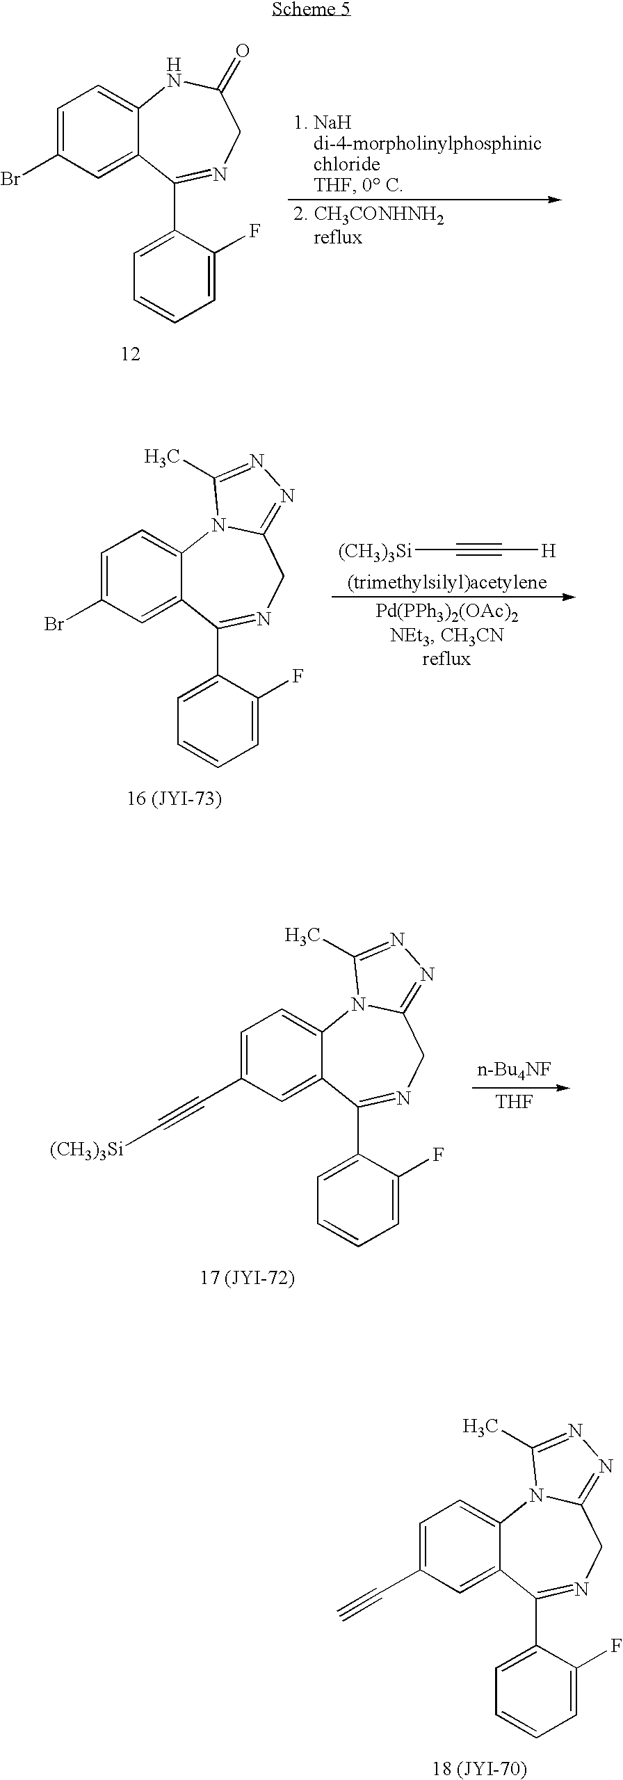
C12=CC=C(C#C)C=C1C(C1=CC=CC=C1F)=NCC1=NN=C(C)N21.C12=CC=C(Br)C=C1C(C1=CC=CC=C1F)=NCC(=O)N2.C12=CC=C(Br)C=C1C(C1=CC=CC=C1F)=NCC1=NN=C(C)N21.[(CH3)3Si]C#C[H].C12=CC=C(C#C[(CH3)3Si])C=C1C(C1=CC=CC=C1F)=NCC1=NN=C(C)N21.[THF]
